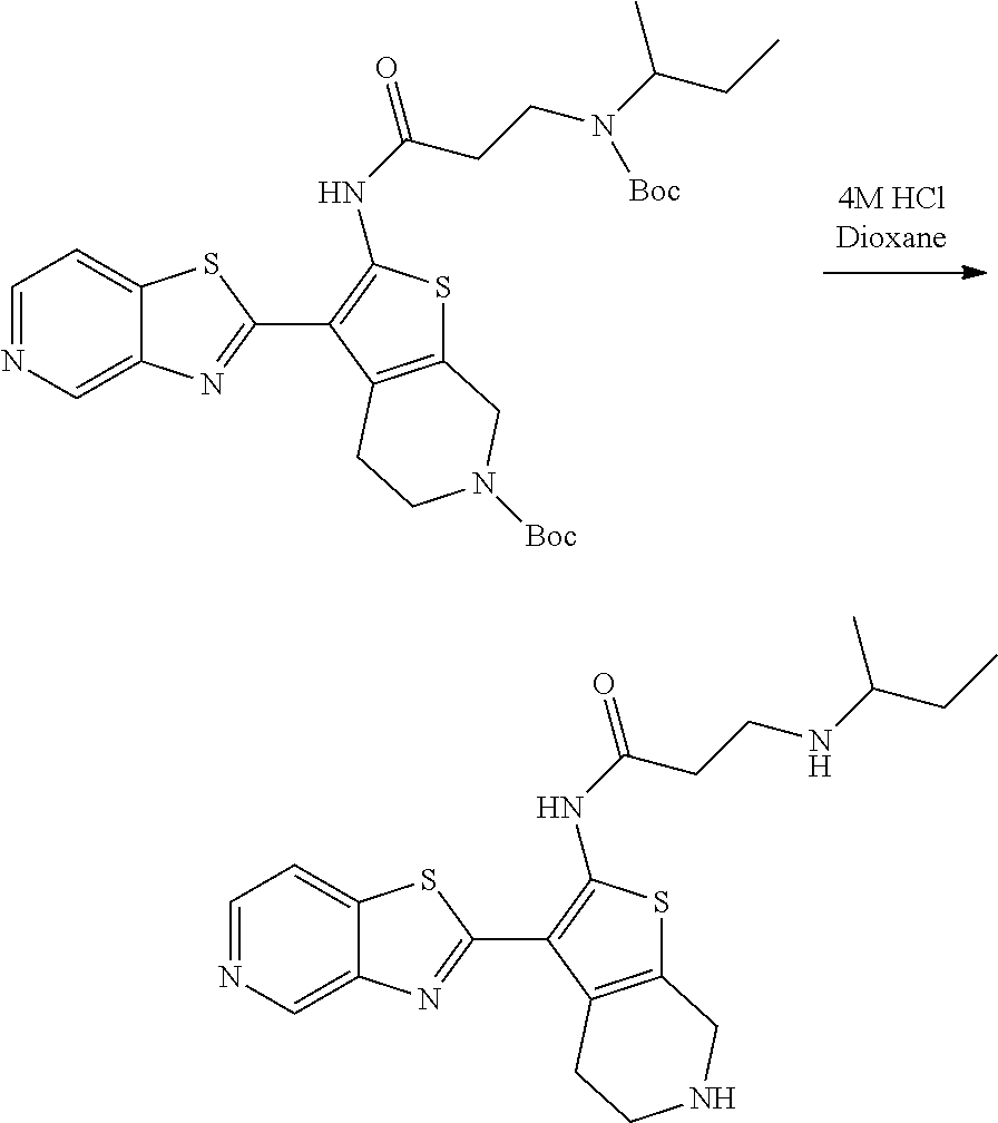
C1=NC=C2C(=C1)SC(C1=C(NC(=O)CCN(C(CC)C)[Boc])SC3=C1CCN([Boc])C3)=N2.C1=NC=C2C(=C1)SC(C1=C(NC(=O)CCNC(CC)C)SC3=C1CCNC3)=N2
